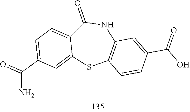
C1(=O)C2=CC=C(C(N)=O)C=C2SC2=C(N1)C=C(C(=O)O)C=C2
